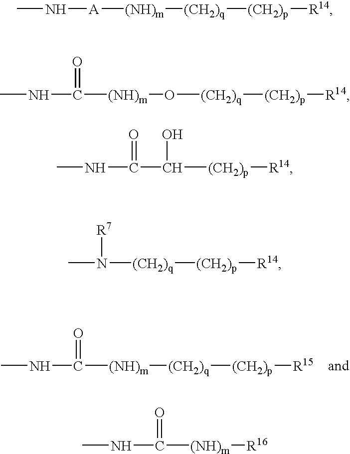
CNC([(NH)m][(CH2)q][(CH2)p][R15])=O.CN[A][(NH)m][(CH2)q][(CH2)p][R14].CNC([(NH)m]O[(CH2)q][(CH2)p][R14])=O.CNC(C([(CH2)p][R14])O)=O.CN([(CH2)q][(CH2)p][R14])[R7].CNC([(NH)m][R16])=O
